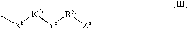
C[Xb][R4b][Yb][R5b][Zb ]
